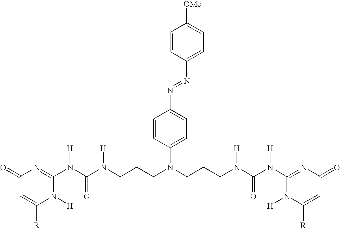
C1=C([R])N([H])C(N(C(N([H])CCCN(C2=CC=C(N=NC3=CC=C([OMe])C=C3)C=C2)CCCN(C(N(C2=NC(=O)C=C([R])N2[H])[H])=O)[H])=O)[H])=NC1=O
